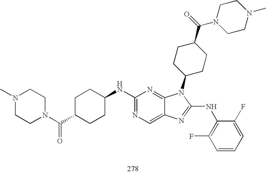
C1(NC2CCC(C(N3CCN(C)CC3)=O)CC2)=NC=C2C(=N1)N(C1CCC(C(=O)N3CCN(C)CC3)CC1)C(NC1=C(F)C=CC=C1F)=N2
